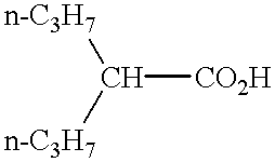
[n-C3H7]C([CO2H])[n-C3H7]
